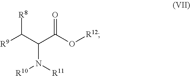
[R9]C(C(C(O[R12])=O)N([R10])[R11])[R8]
